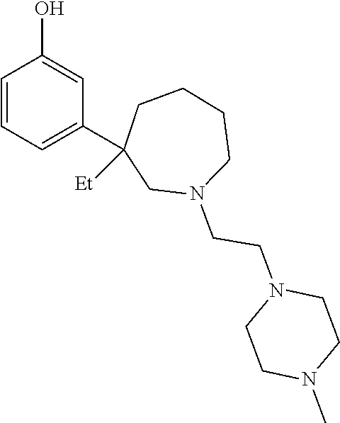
C1=CC=C(C2([Et])CN(CCN3CCN(C)CC3)CCCC2)C=C1O
